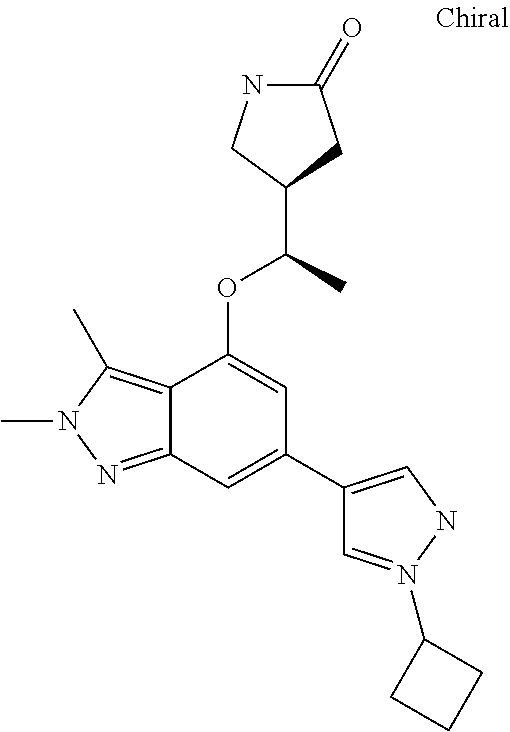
N1C(=O)CC(C(C)OC2=CC(C3=CNN(C4CCC4)=C3)=CC3=NN(C)C(C)=C23)C1
